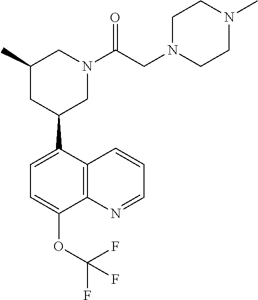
C1(C)CC(C2=CC=C(OC(F)(F)F)C3=C2C=CC=N3)CN(C(CN2CCN(C)CC2)=O)C1
